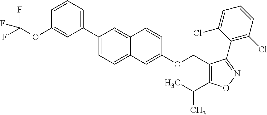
C1(C2=CC=C3C(=C2)C=CC(OCC2=C(C(C)C)ON=C2C2=C(Cl)C=CC=C2Cl)=C3)=CC=CC(OC(F)(F)F)=C1
